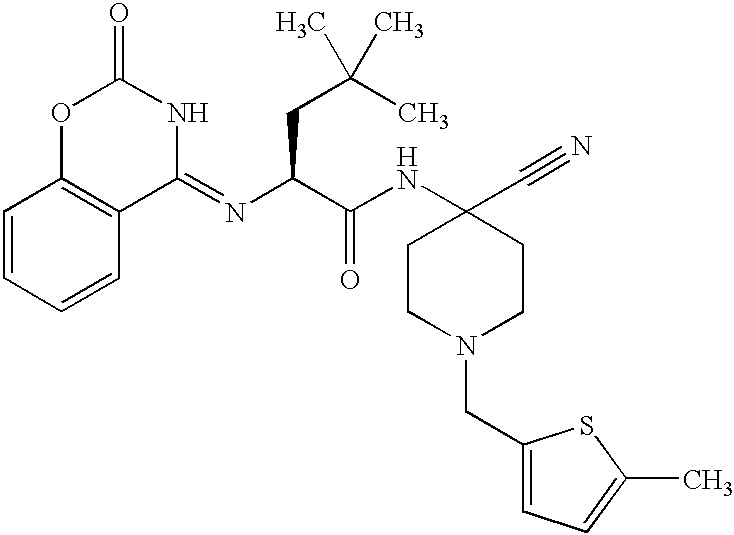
C1=CC=CC2=C1OC(=O)NC2=NC(C(NC1(C#N)CCN(CC2=CC=C(C)S2)CC1)=O)CC(C)(C)C
